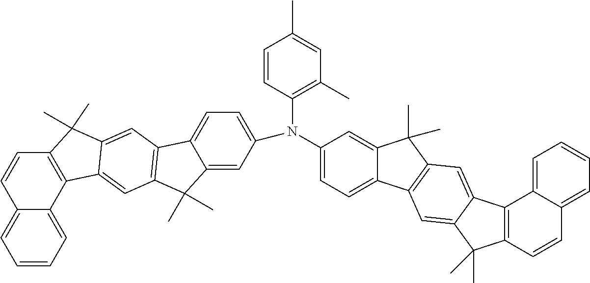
C1=CC(N(C2=CC=C3C(=C2)C(C)(C)C2=C3C=C3C(=C2)C2=C(C3(C)C)C=CC3=CC=CC=C23)C2=CC=C3C(=C2)C(C)(C)C2=C3C=C3C(=C2)C2=C(C3(C)C)C=CC3=CC=CC=C23)=C(C)C=C1C
